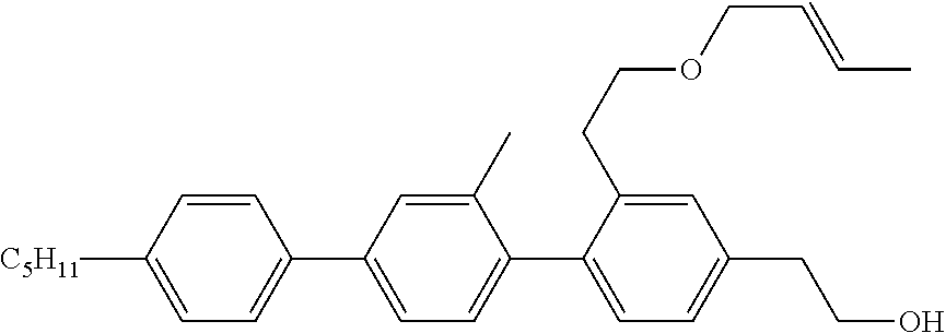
C1=CC([C5H11])=CC=C1C1=CC=C(C2=CC=C(CCO)C=C2CCOCC=CC)C(C)=C1
